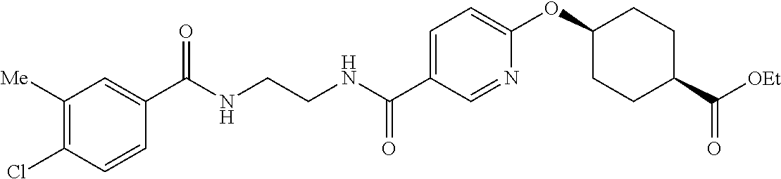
C1=C(C(NCCNC(C2=CC([Me])=C(Cl)C=C2)=O)=O)C=NC(OC2CCC(C([OEt])=O)CC2)=C1
